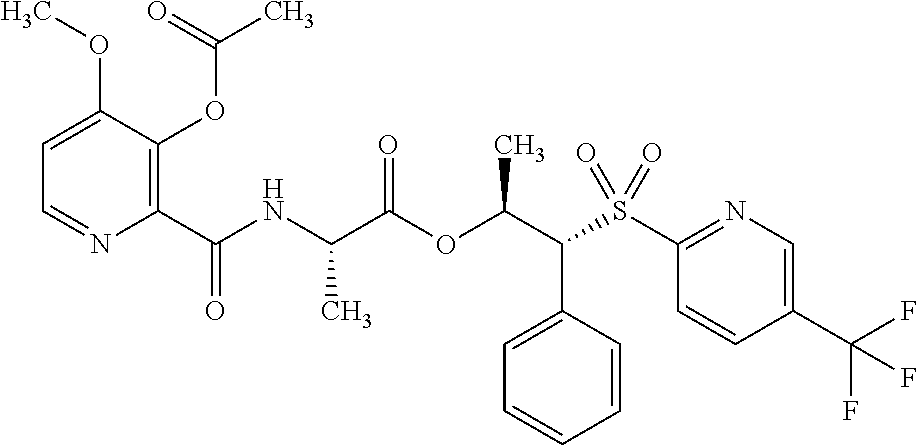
C1(C(=O)NC(C(OC(C(S(C2=NC=C(C(F)(F)F)C=C2)(=O)=O)C2=CC=CC=C2)C)=O)C)=C(OC(C)=O)C(OC)=CC=N1
